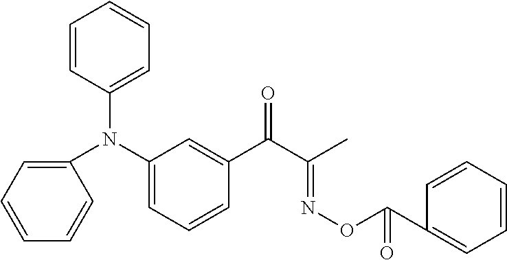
C1=CC=CC(N(C2=CC=CC(C(C(C)=NOC(C3=CC=CC=C3)=O)=O)=C2)C2=CC=CC=C2)=C1
